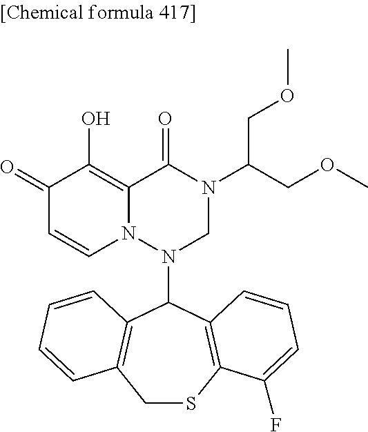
C1(=O)C=CN2C(=C1O)C(=O)N(C(COC)COC)CN2C1C2=C(CSC3=C1C=CC=C3F)C=CC=C2
